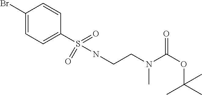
C1(Br)=CC=C(S(NCCN(C(OC(C)(C)C)=O)C)(=O)=O)C=C1
